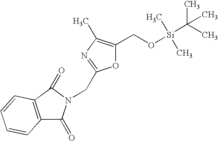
C12=C(C(=O)N(CC3=NC(C)=C(CO[Si](C(C)(C)C)(C)C)O3)C1=O)C=CC=C2
